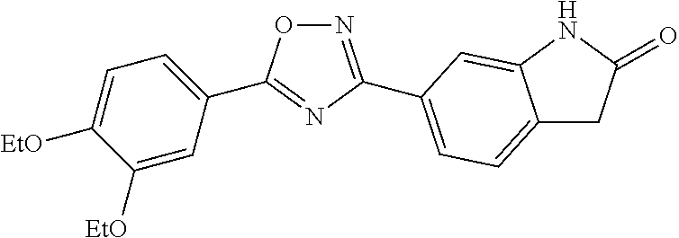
N1=C(C2=CC=C3CC(=O)NC3=C2)N=C(C2=CC=C([EtO])C([EtO])=C2)O1
